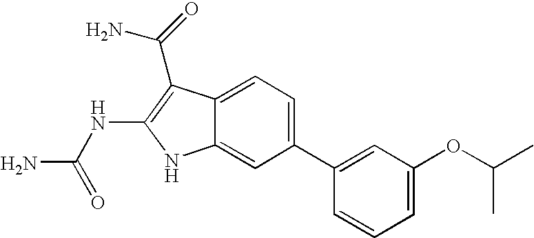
C1(C2=CC(OC(C)C)=CC=C2)=CC=C2C(=C1)NC(NC(N)=O)=C2C(N)=O
